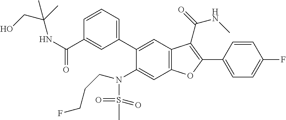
C1=CC=C(C2=CC3=C(C=C2N(S(C)(=O)=O)CCCF)OC(C2=CC=C(F)C=C2)=C3C(NC)=O)C=C1C(NC(CO)(C)C)=O
